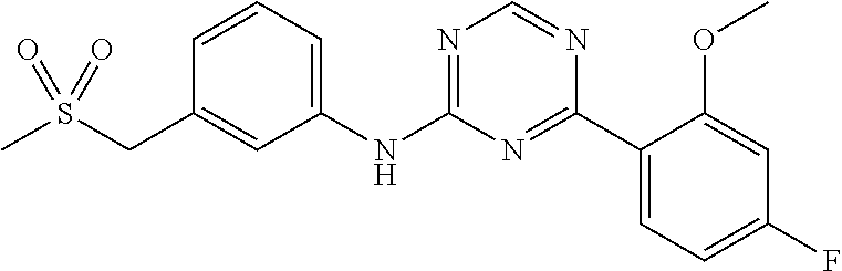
C1=C(NC2=NC=NC(C3=CC=C(F)C=C3OC)=N2)C=C(CS(C)(=O)=O)C=C1
